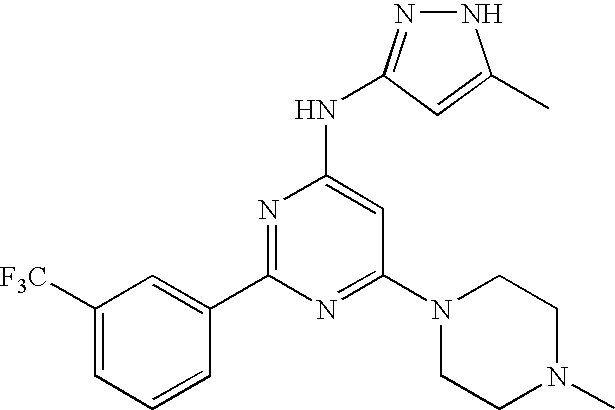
N1N=C(NC2=CC(N3CCN(C)CC3)=NC(C3=CC([F3C])=CC=C3)=N2)C=C1C
